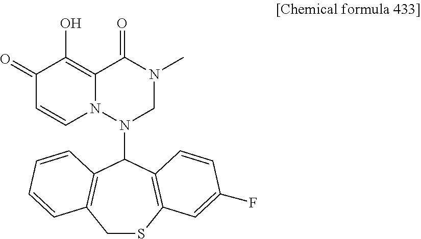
C1SC2=C(C(N3CN(C)C(=O)C4=C(O)C(=O)C=CN34)C3=C1C=CC=C3)C=CC(F)=C2
